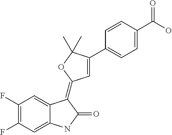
C12=CC(F)=C(F)C=C1C(=C1C=C(C3=CC=C(C(O)=O)C=C3)C(C)(C)O1)C(=O)N2
